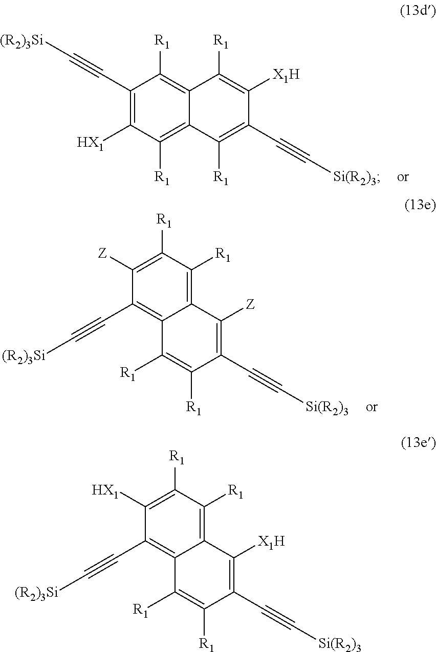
C1(C#C[(R2)3Si])=C([HX1])C([R1])=C2C(=C1[R1])C([R1])=C([X1H])C(C#C[Si(R2)3])=C2[R1].C12=C([R1])C([R1])=C([Z])C(C#C[(R2)3Si])=C1C([R1])=C([R1])C(C#C[Si(R2)3])=C2[Z].C12=C([R1])C([R1])=C([HX1])C(C#C[(R2)3Si])=C1C([R1])=C([R1])C(C#C[Si(R2)3])=C2[X1H]
